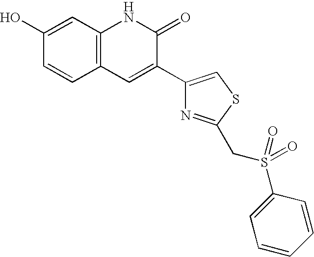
C1(O)=CC2=C(C=C1)C=C(C1=CSC(CS(=O)(=O)C3=CC=CC=C3)=N1)C(=O)N2
